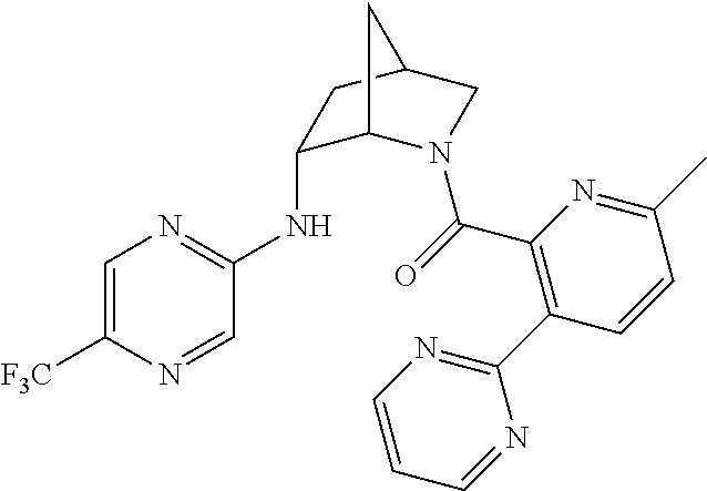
C1=C([F3C])N=CC(NC2C3N(C(=O)C4=C(C5=NC=CC=N5)C=CC(C)=N4)CC(C2)C3)=N1
